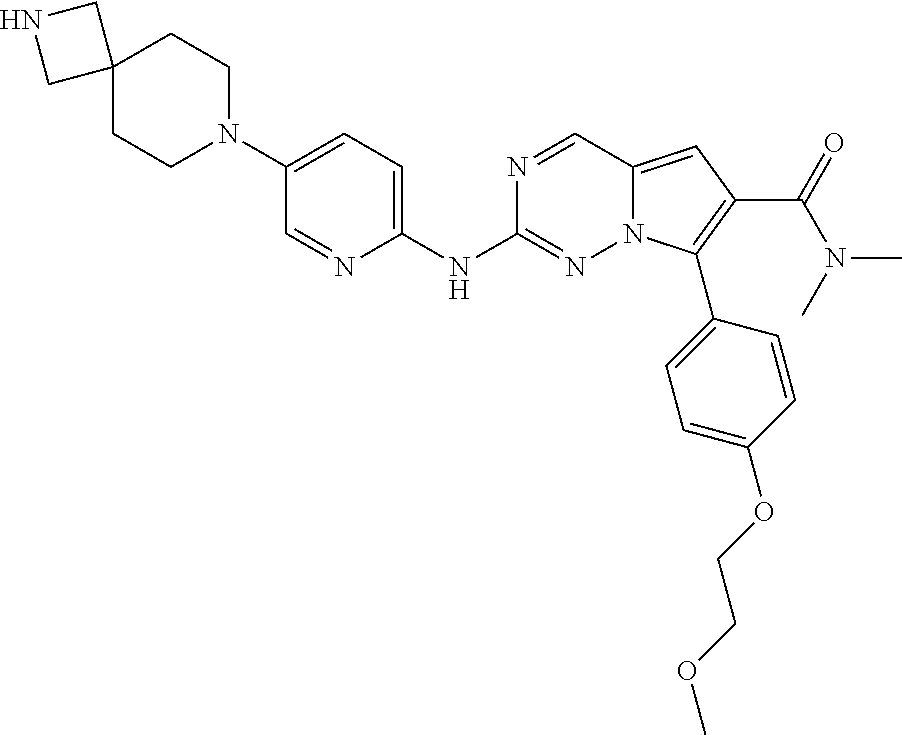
C12(CCN(C3=CC=C(NC4=NN5C(=CC(C(=O)N(C)C)=C5C5=CC=C(OCCOC)C=C5)C=N4)N=C3)CC1)CNC2
